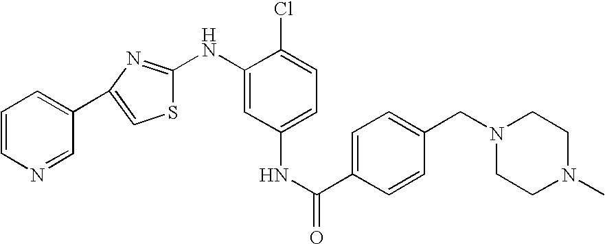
C1=CN=CC(C2=CSC(NC3=CC(NC(=O)C4=CC=C(CN5CCN(C)CC5)C=C4)=CC=C3Cl)=N2)=C1
